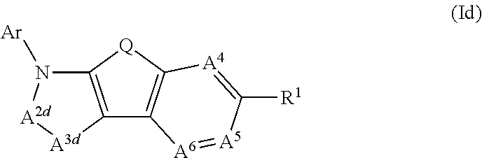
C12=C([Q]C3=C1[A6]=[A5]C([R1])=[A4]3)N([Ar])[A2d][A3d]2
